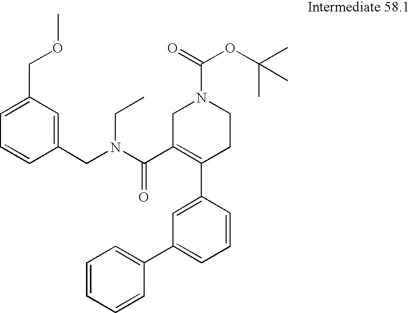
C1=CC=CC(C2=CC=CC(C3=C(C(N(CC4=CC(COC)=CC=C4)CC)=O)CN(C(OC(C)(C)C)=O)CC3)=C2)=C1
